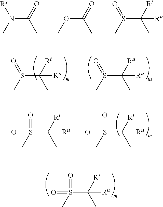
N(C(=O)C)([Rs])C.O(C(=O)C)C.S(C([Rt])(C)[Ru])(=O)C.S(C([Rt])(C)[Ru])(=O)C.S(C([Ru])(C)[Ru])(=O)C.S(C([Rt])(C)[Ru])(C)(=O)=O.S(C([Rt])(C)[Ru])(C)(=O)=O.S(C([Rt])(C)[Ru])(C)(=O)=O
